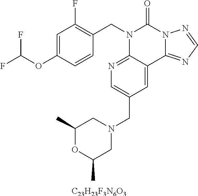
[C23H23F3N6O3].C1(OC(F)F)=CC(F)=C(CN2C3=NC=C(CN4CC(C)OC(C)C4)C=C3C3=NC=NN3C2=O)C=C1
